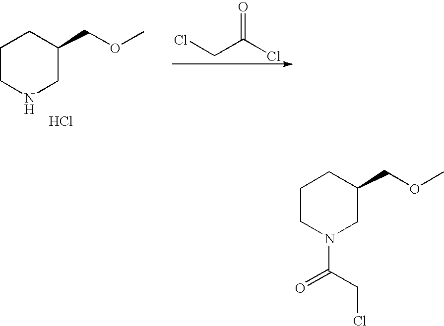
C1CNCC(COC)C1.Cl.ClCC(Cl)=O.C1CN(C(CCl)=O)CC(COC)C1
